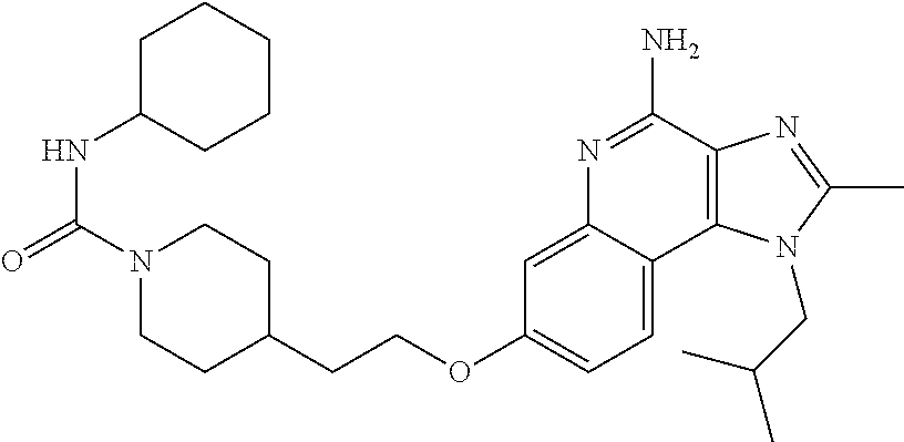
N1(C(=O)NC2CCCCC2)CCC(CCOC2=CC=C3C(=C2)N=C(N)C2=C3N(CC(C)C)C(C)=N2)CC1
